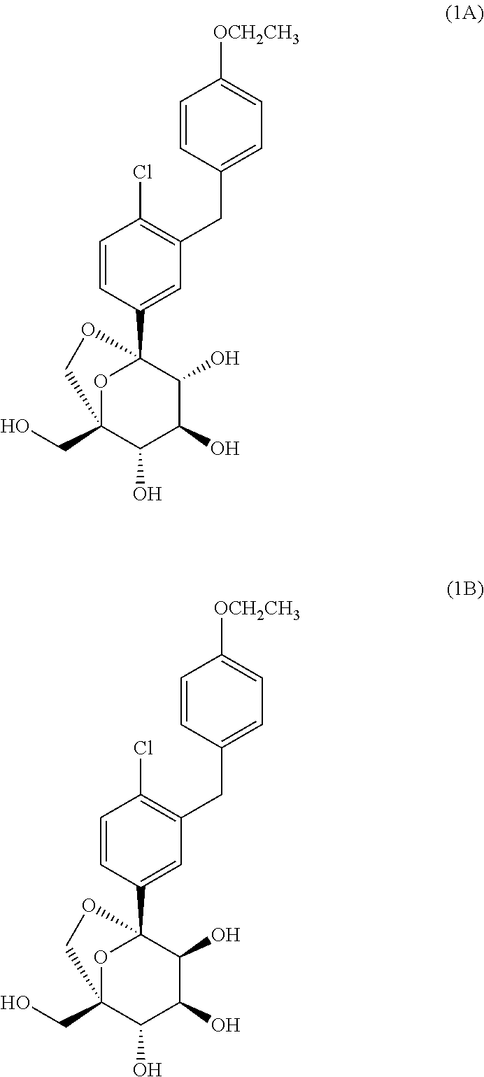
C1(O)C(O)C(O)C2(C3=CC(CC4=CC=C([OCH2CH3])C=C4)=C(Cl)C=C3)OC1(CO)CO2.C1(O)C(O)C(O)C2(C3=CC(CC4=CC=C([OCH2CH3])C=C4)=C(Cl)C=C3)OC1(CO)CO2
